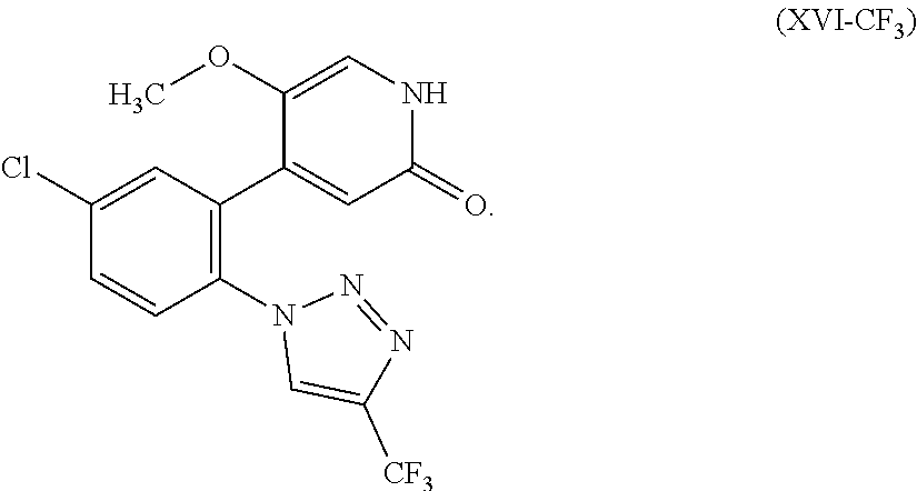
N1(C2=C(C3=CC(=O)NC=C3OC)C=C(Cl)C=C2)C=C([CF3])N=N1
